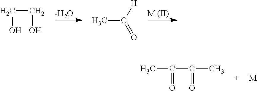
[-H2O].C(CO)O.CC([H])=O.C(C)(C(C)=O)=O.[M]
